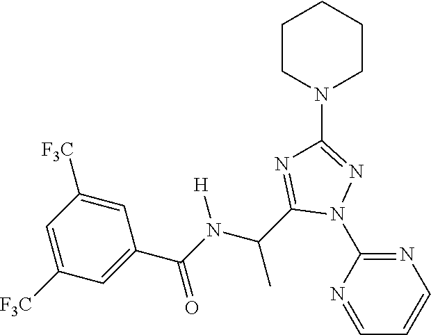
C1=NC(N2N=C(N3CCCCC3)N=C2C(C)N([H])C(=O)C2=CC([F3C])=CC([F3C])=C2)=NC=C1
